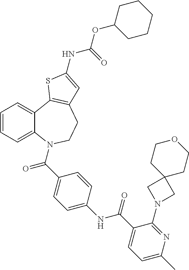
C1=CC=C2C(=C1)C1=C(CCN2C(=O)C2=CC=C(NC(=O)C3=CC=C(C)N=C3N3CC4(C3)CCOCC4)C=C2)C=C(NC(=O)OC2CCCCC2)S1
